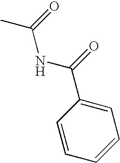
C(NC(=O)C1=CC=CC=C1)(=O)C
